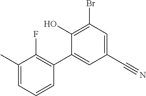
BrC1=C(O)C(C2=C(F)C(C)=CC=C2)=CC(C#N)=C1
